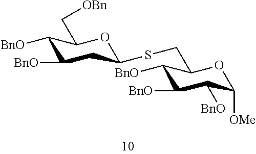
C1([BnO])CC(SCC2OC([OMe])C([BnO])C([BnO])C2[BnO])OC(C[OBn])C1[BnO]
